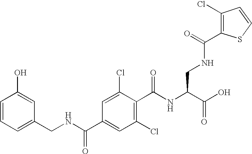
C1=CC=C(CNC(C2=CC(Cl)=C(C(NC(C(O)=O)CNC(C3=C(Cl)C=CS3)=O)=O)C(Cl)=C2)=O)C=C1O
